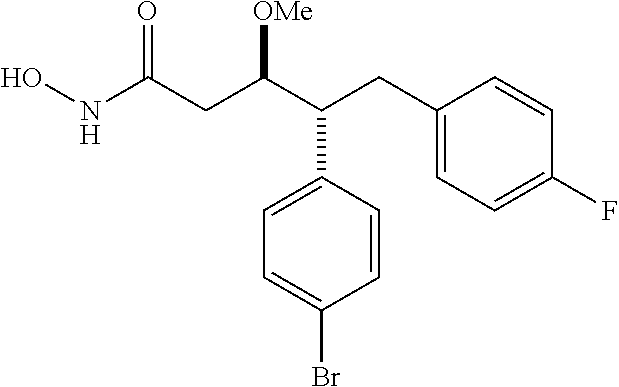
ONC(CC(C(CC1=CC=C(F)C=C1)C1=CC=C(Br)C=C1)[OMe])=O
